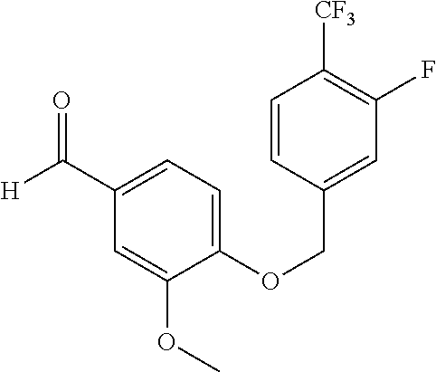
C1=CC(COC2=CC=C(C([H])=O)C=C2OC)=CC(F)=C1[CF3]
